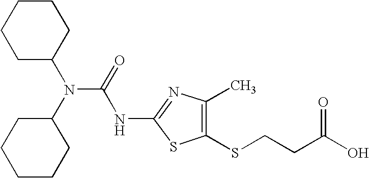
C1C(N(C2CCCCC2)C(=O)NC2=NC(C)=C(SCCC(O)=O)S2)CCCC1
